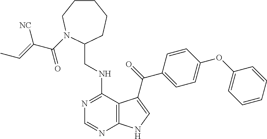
C1=CC=CC(OC2=CC=C(C(=O)C3=CNC4=C3C(NCC3CCCCCN3C(C(=CC)[NC])=O)=NC=N4)C=C2)=C1
